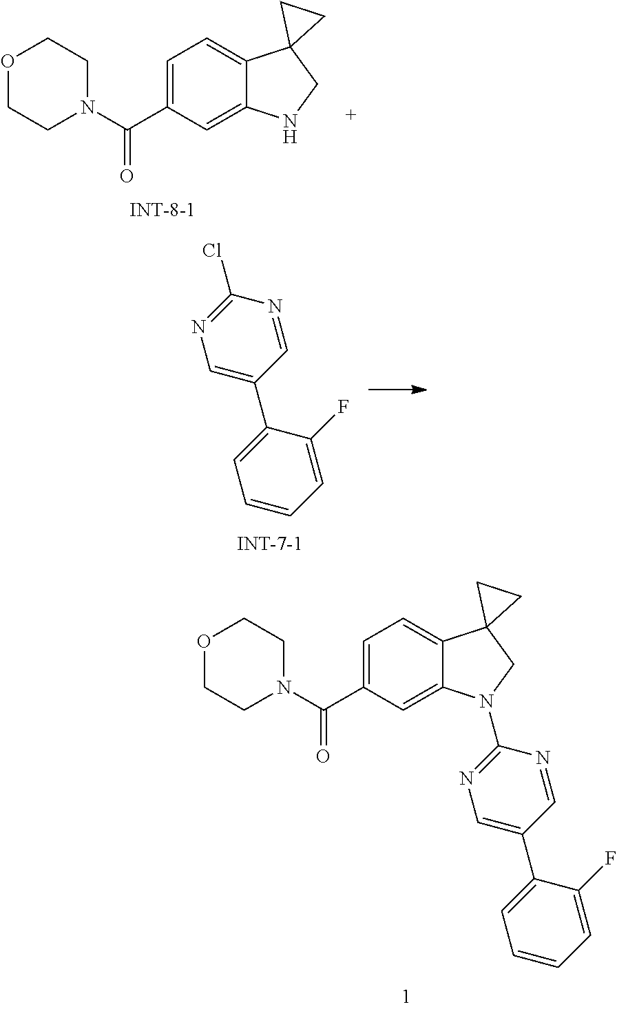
O1CCN(C(C2=CC=C3C(=C2)N(C2=NC=C(C4=CC=CC=C4F)C=N2)CC32CC2)=O)CC1.O1CCN(C(C2=CC=C3C(=C2)NCC32CC2)=O)CC1.C1=NC(Cl)=NC=C1C1=CC=CC=C1F
